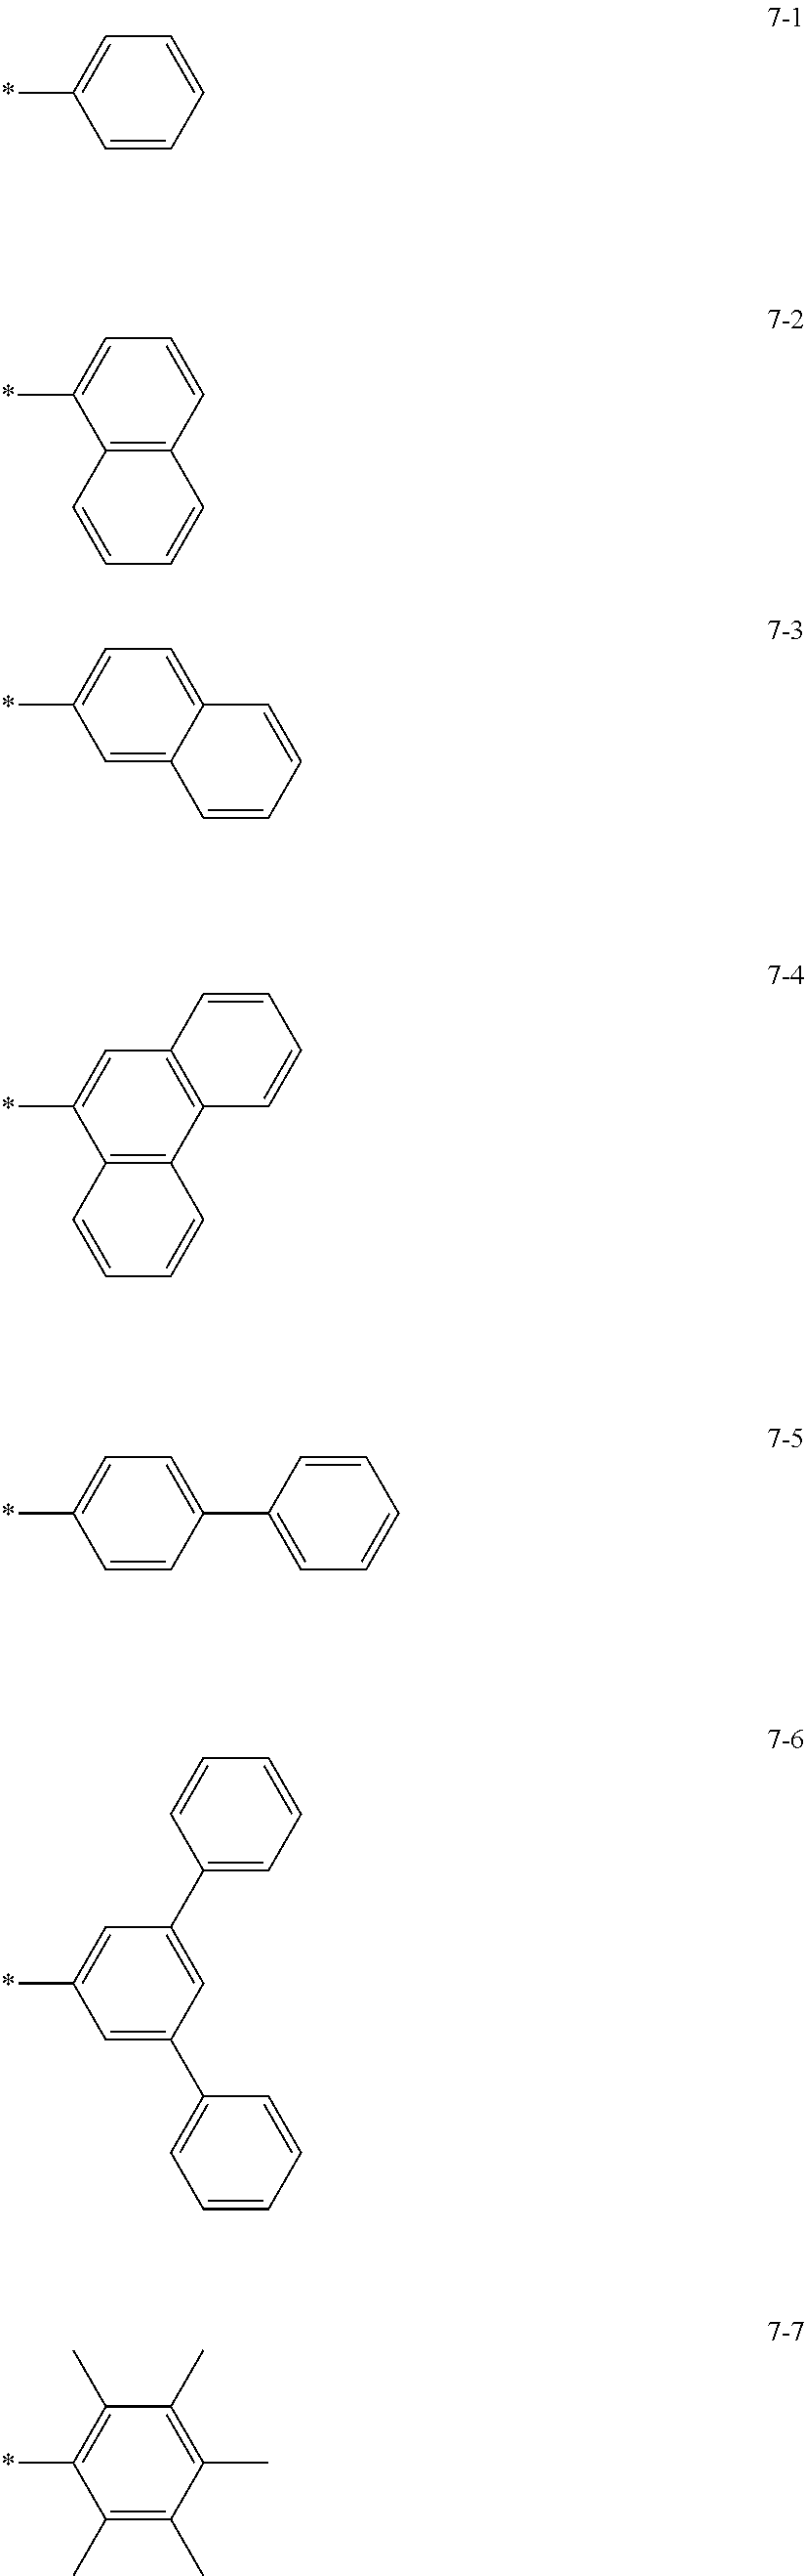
C1=C(*)C=CC=C1.C1=C(*)C2=C(C=C1)C=CC=C2.C1=C(*)C=C2C(=C1)C=CC=C2.C1=C(*)C2=C(C3=C1C=CC=C3)C=CC=C2.C1=C(*)C=CC(C2=CC=CC=C2)=C1.C1=C(*)C=C(C2=CC=CC=C2)C=C1C1=CC=CC=C1.C1(C)=C(*)C(C)=C(C)C(C)=C1C
